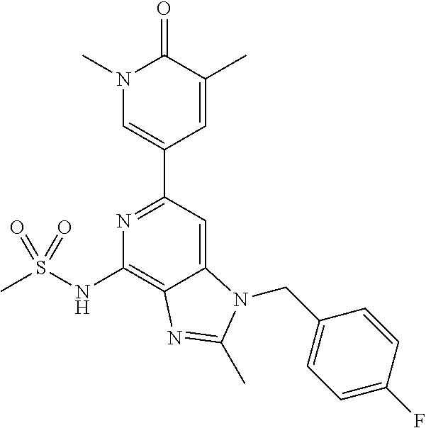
C1(NS(C)(=O)=O)=C2C(=CC(C3=CN(C)C(=O)C(C)=C3)=N1)N(CC1=CC=C(F)C=C1)C(C)=N2
